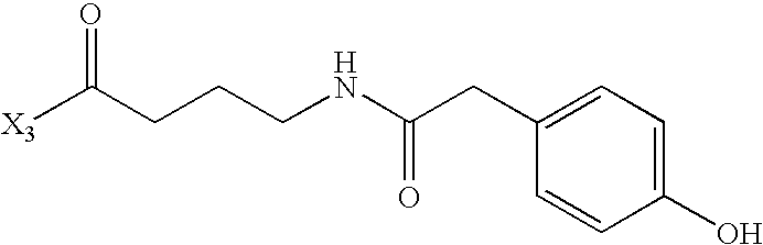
[X3]C(CCCNC(CC1=CC=C(O)C=C1)=O)=O
